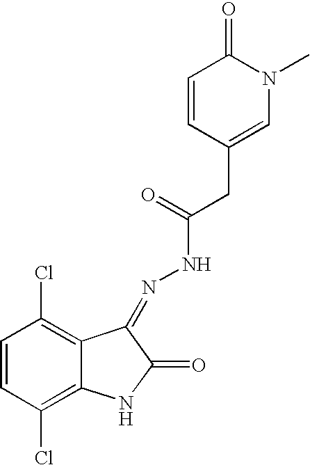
C1=CC(Cl)=C2C(=C1Cl)C(=NNC(=O)CC1=CN(C)C(=O)C=C1)C(=O)N2
